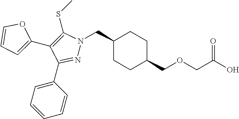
C1(CN2N=C(C3=CC=CC=C3)C(C3=CC=CO3)=C2SC)CCC(COCC(O)=O)CC1
